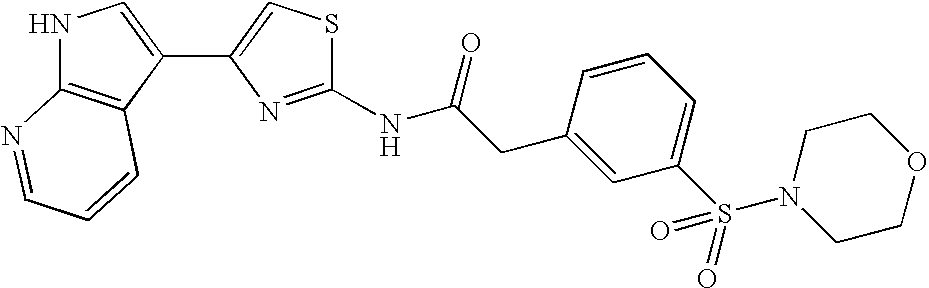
N1C2=C(C(C3=CSC(NC(CC4=CC(S(N5CCOCC5)(=O)=O)=CC=C4)=O)=N3)=C1)C=CC=N2
